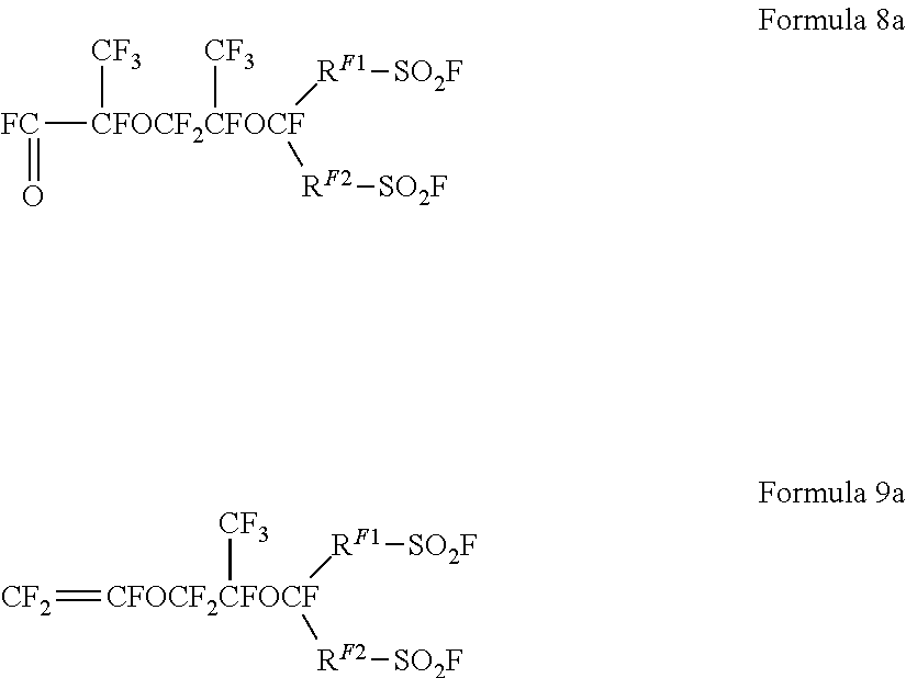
[FC]([CFOCF2CFOCF]([CF3])([CF3])([RF1][SO2F])[RF2][SO2F])=O.[CF2]=[CFOCF2CFOCF]([CF3])([RF1][SO2F])[RF2][SO2F]
